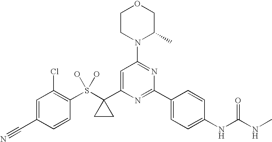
C1CN(C2=NC(C3=CC=C(NC(NC)=O)C=C3)=NC(C3(S(C4=C(Cl)C=C(C#N)C=C4)(O)O)CC3)=C2)C(C)CO1
